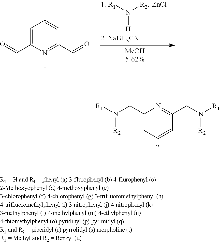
N([H])([R2])[R1].[ZnCl].C1=C(C=O)N=C(C=O)C=C1.C1(CN([R2])[R1])=CC=CC(CN([R2])[R1])=N1
